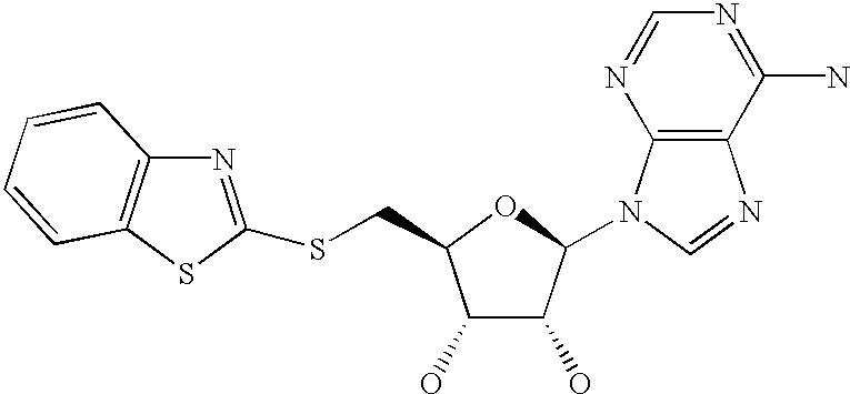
C1(O)C(O)C(N2C3=C(N=C2)C(N)=NC=N3)OC1CSC1=NC2=C(S1)C=CC=C2
